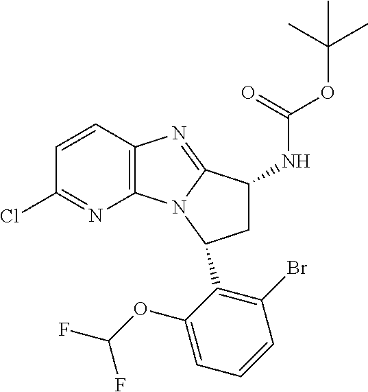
C12=C(N3C(=N1)C(NC(=O)OC(C)(C)C)CC3C1=C(Br)C=CC=C1OC(F)F)N=C(Cl)C=C2
